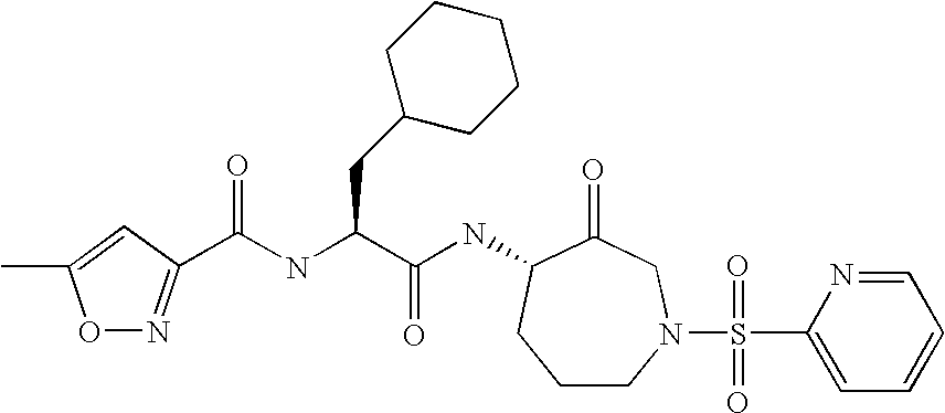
C1CN(S(C2=CC=CC=N2)(=O)=O)CC(=O)C(NC(C(CC2CCCCC2)NC(=O)C2=NOC(C)=C2)=O)C1
